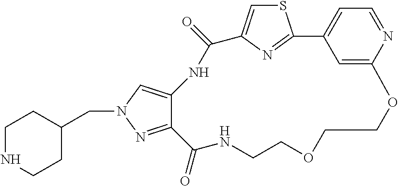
C(C1CCNCC1)N1C=C2C(=N1)C(=O)NCCOCCOC1=CC(=CC=N1)C1=NC(=CS1)C(=O)N2
